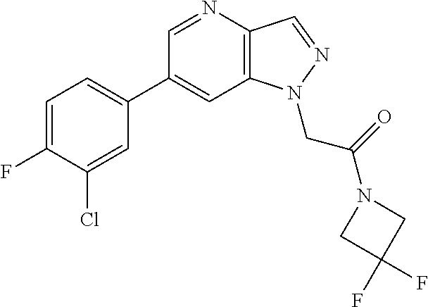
C1(C2=CC=C(F)C(Cl)=C2)=CC2=C(C=NN2CC(=O)N2CC(F)(F)C2)N=C1
